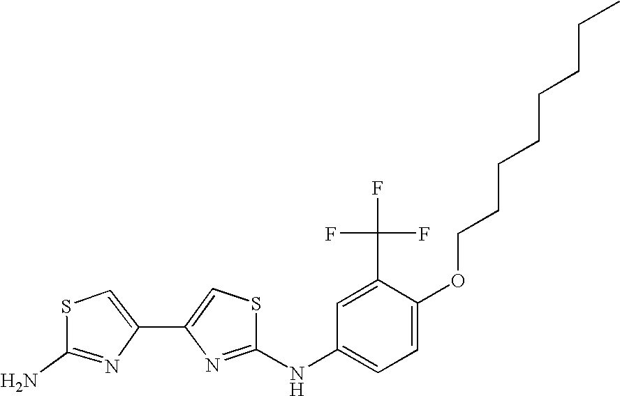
C1(NC2=NC(C3=CSC(N)=N3)=CS2)=CC=C(OCCCCCCCC)C(C(F)(F)F)=C1
